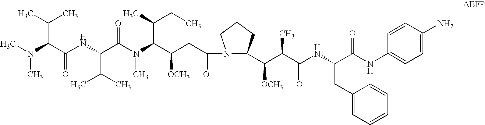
N1(C(CC(C(N(C(C(NC(C(N(C)C)C(C)C)=O)C(C)C)=O)C)C(C)CC)[OCH3])=O)C(C(C(C(=O)NC(C(NC2=CC=C(N)C=C2)=O)CC2=CC=CC=C2)C)[OCH3])CCC1
